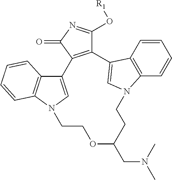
C12=C(C(=O)N=C1O[R1])C1=CN(C3=C1C=CC=C3)CCOC(CN(C)C)CCN1C3=C(C=CC=C3)C2=C1
